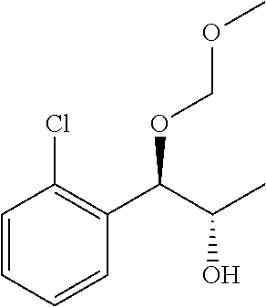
C1=CC=CC(C(C(C)O)OCOC)=C1Cl
